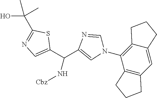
C12=C(N3C=NC(C(C4=CN=C(C(O)(C)C)S4)N[Cbz])=C3)C3=C(C=C1CCC2)CCC3
